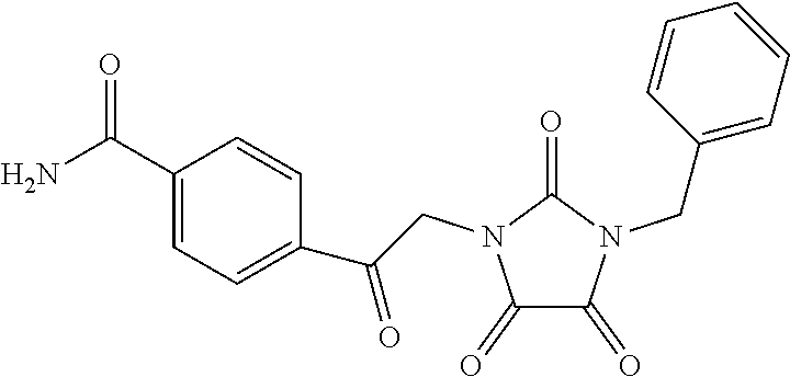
C1(=O)C(=O)N(CC2=CC=CC=C2)C(=O)N1CC(C1=CC=C(C(=O)N)C=C1)=O
